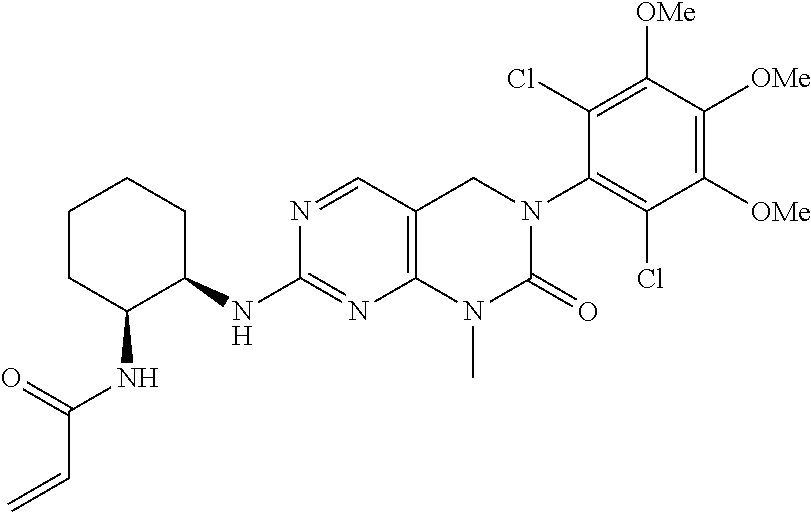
N1=CC2=C(N=C1NC1CCCCC1NC(C=C)=O)N(C)C(=O)N(C1=C(Cl)C([OMe])=C([OMe])C([OMe])=C1Cl)C2
